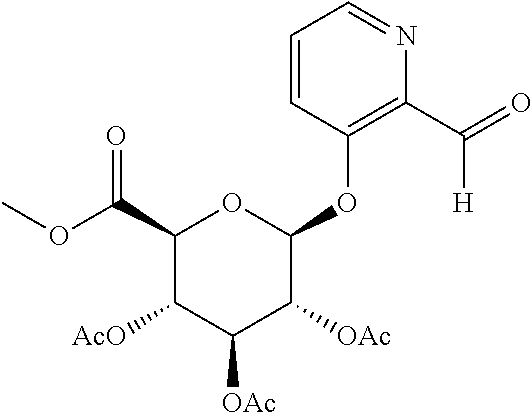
C1=CC(OC2OC(C(OC)=O)C([AcO])C([OAc])C2[OAc])=C(C(=O)[H])N=C1
